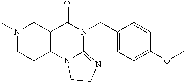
CN1CCC2=C(C1)C(=O)N(CC1=CC=C(OC)C=C1)C1=NCCN21
